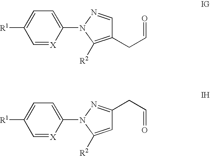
C1([R1])=CC=C(N2N=CC(CC=O)=C2[R2])[X]=C1.C1([R1])=CC=C(N2N=C(CC=O)C=C2[R2])[X]=C1
